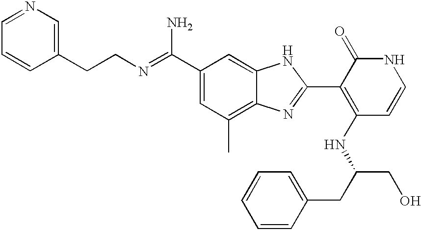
C(C1=CC(C)=C2C(=C1)NC(C1=C(NC(CO)CC3=CC=CC=C3)C=CNC1=O)=N2)(N)=NCCC1=CN=CC=C1
